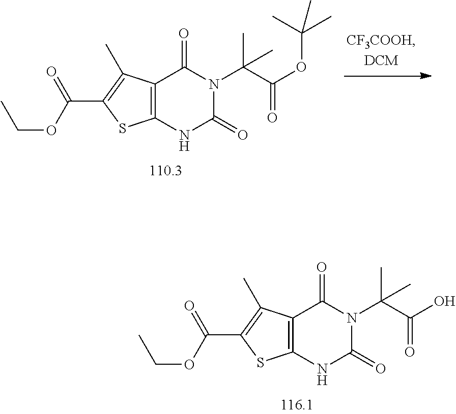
CCOC(C1=C(C)C2=C(S1)NC(=O)N(C(C)(C(=O)OC(C)(C)C)C)C2=O)=O.CCOC(C1=C(C)C2=C(S1)NC(=O)N(C(C)(C(=O)O)C)C2=O)=O
